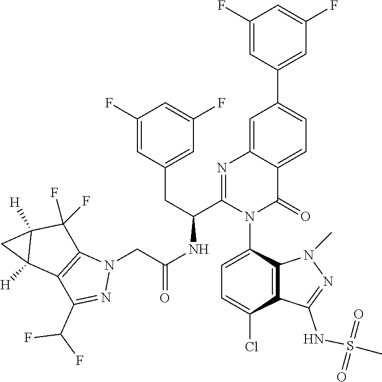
C1(F)=CC(C2=CC=C3C(=C2)N=C(C(CC2=CC(F)=CC(F)=C2)NC(=O)CN2C4=C(C(C(F)F)=N2)C2([H])C([H])(C4(F)F)C2)N(C2=CC=C(Cl)C4=C2N(C)N=C4NS(C)(=O)=O)C3=O)=CC(F)=C1
